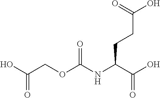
OC(COC(NC(C(O)=O)CCC(O)=O)=O)=O
